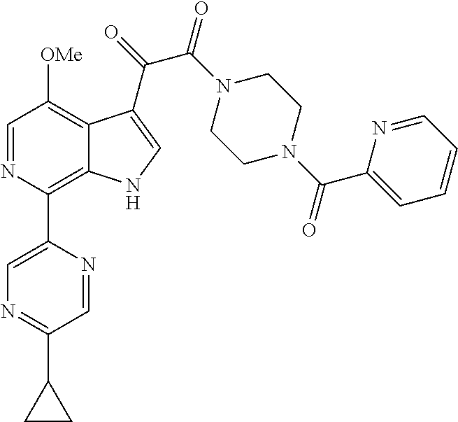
C1=NC(C2=CN=C(C3CC3)C=N2)=C2C(=C1[OMe])C(C(=O)C(N1CCN(C(C3=CC=CC=N3)=O)CC1)=O)=CN2
